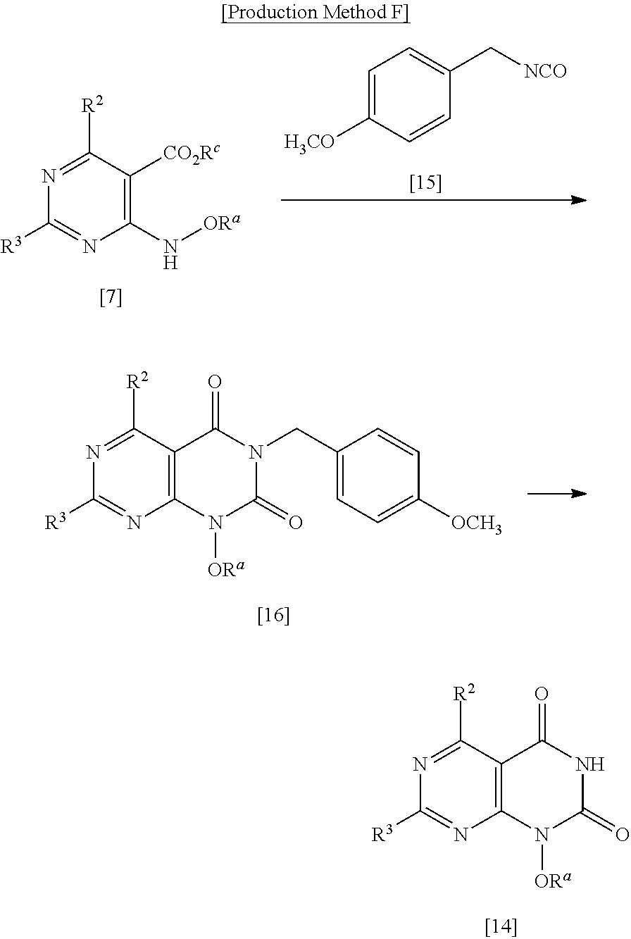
C12=C(C([R2])=NC([R3])=N1)C(=O)NC(=O)N2[ORa].C1(N[ORa])=C([CO2Rc])C([R2])=NC([R3])=N1.C1=C([H3CO])C=CC(C[NCO])=C1.C12=C(C([R2])=NC([R3])=N1)C(=O)N(CC1=CC=C([OCH3])C=C1)C(=O)N2[ORa]
